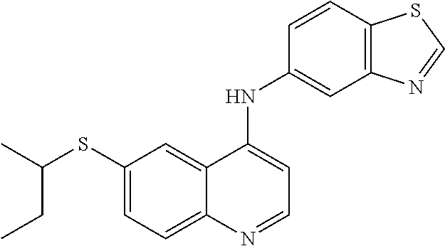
C1(SC(C)CC)=CC=C2C(=C1)C(NC1=CC3=C(C=C1)SC=N3)=CC=N2
